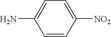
C1=CC([NO2])=CC=C1N
